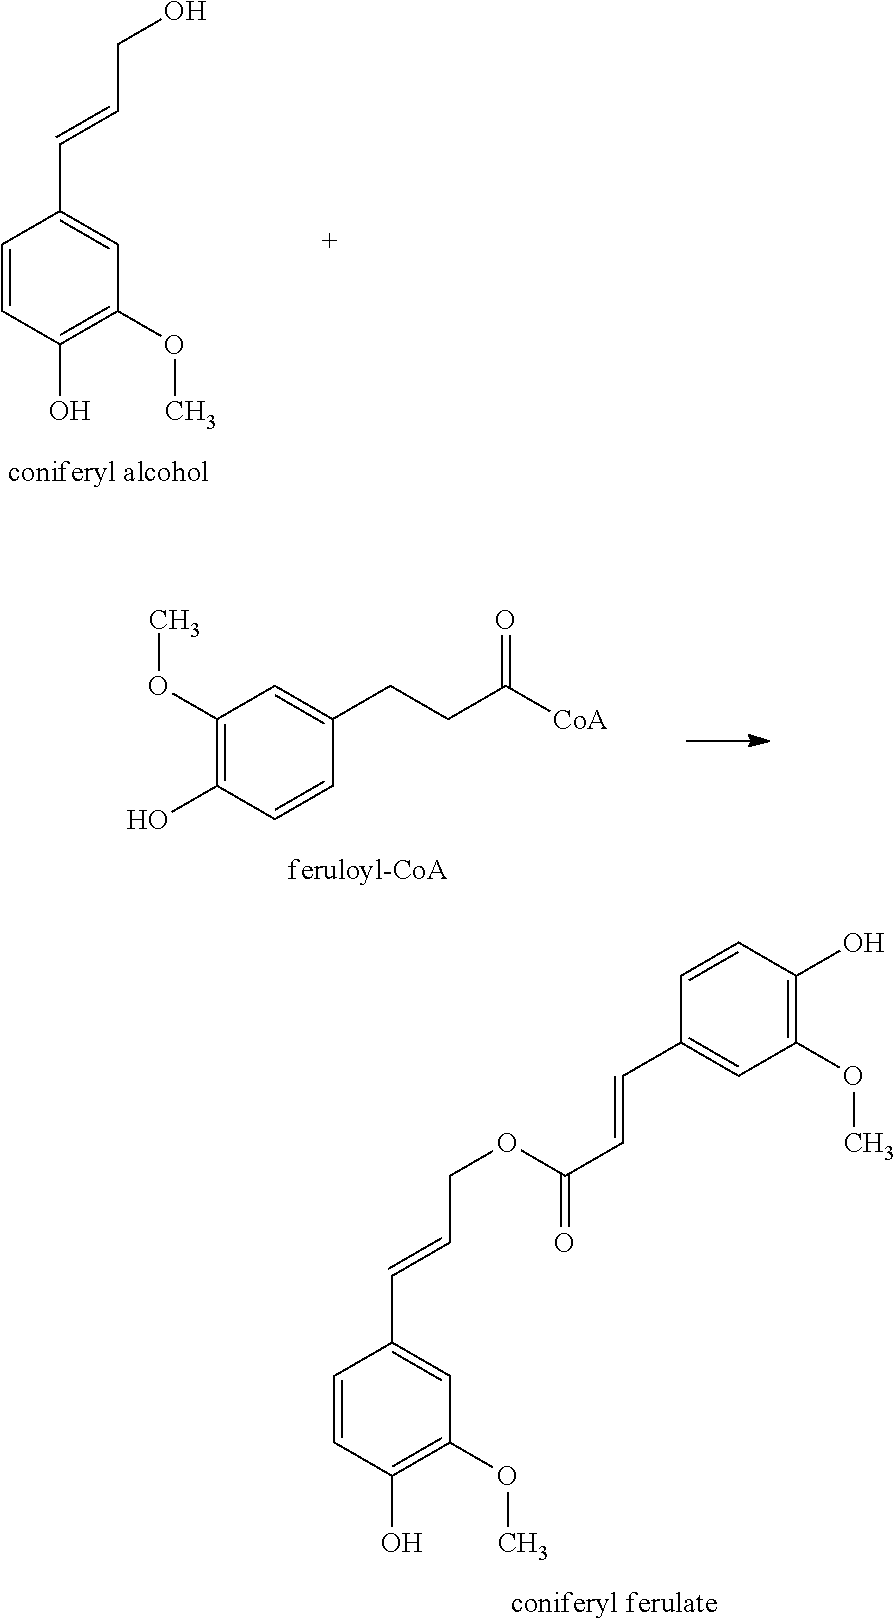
C1=CC(O)=C(OC)C=C1C=CCOC(=O)C=CC1=CC(OC)=C(O)C=C1.C1=CC(O)=C(OC)C=C1C=CCO.C1(OC)=C(O)C=CC(CCC([CoA])=O)=C1
